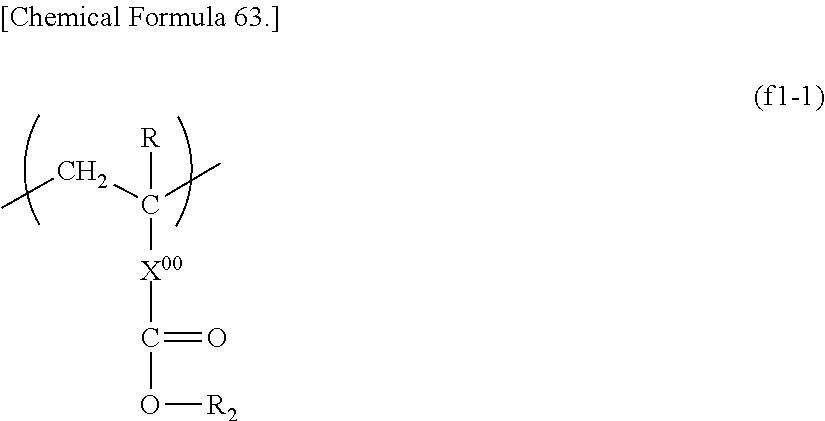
CCC([R])(C)[X00]C(=O)O[R2]
